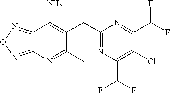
C1(CC2=C(N)C3=NON=C3N=C2C)=NC(C(F)F)=C(Cl)C(C(F)F)=N1
